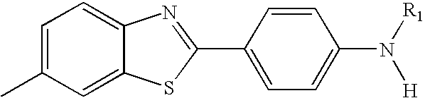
C1=C2C(=CC=C1C)N=C(C1=CC=C(N([H])[R1])C=C1)S2
